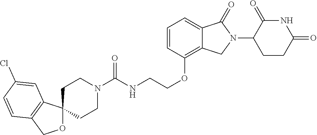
C(NCCOC1=C2C(=CC=C1)C(=O)N(C1C(=O)NC(=O)CC1)C2)(N1CCC2(CC1)OCC1=C2C=C(Cl)C=C1)=O
